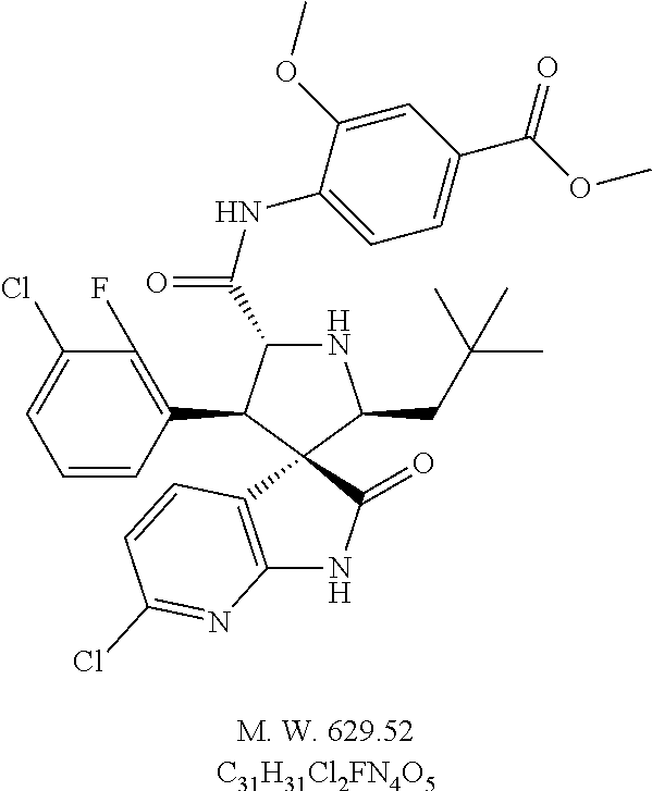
C1(Cl)=CC=CC(C2C(C(=O)NC3=CC=C(C(OC)=O)C=C3OC)NC(CC(C)(C)C)C23C2=C(NC3=O)N=C(Cl)C=C2)=C1F.[C31H31Cl2FN4O5]
